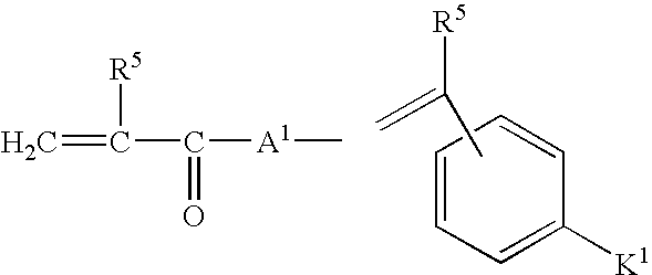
C1=CC=CC([K1])=C1.CC([R5])=C.C=C(C([A1]C)=O)[R5]
